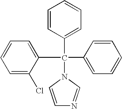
C1=CC(C(C2=CC=CC=C2)(C2=CC=CC=C2Cl)N2C=CN=C2)=CC=C1
